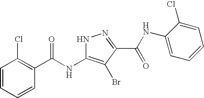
C1=CC=CC(C(NC2=C(Br)C(C(NC3=CC=CC=C3Cl)=O)=NN2)=O)=C1Cl
